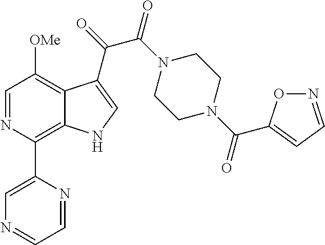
C1=NC(C2=CN=CC=N2)=C2C(=C1[OMe])C(C(=O)C(N1CCN(C(=O)C3=CC=NO3)CC1)=O)=CN2
